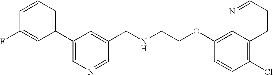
C1=CC=C(C2=CN=CC(CNCCOC3=C4C(=C(Cl)C=C3)C=CC=N4)=C2)C=C1F
